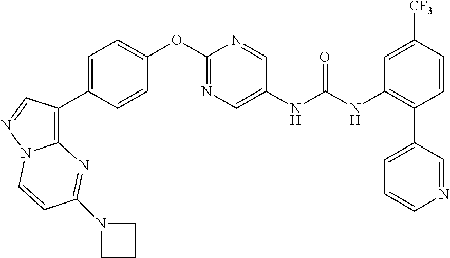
C1(OC2=NC=C(NC(NC3=C(C4=CC=CN=C4)C=CC([CF3])=C3)=O)C=N2)=CC=C(C2=C3N(N=C2)C=CC(N2CCC2)=N3)C=C1
